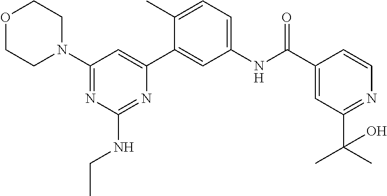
O1CCN(C2=NC(NCC)=NC(C3=CC(NC(C4=CC(C(C)(C)O)=NC=C4)=O)=CC=C3C)=C2)CC1
